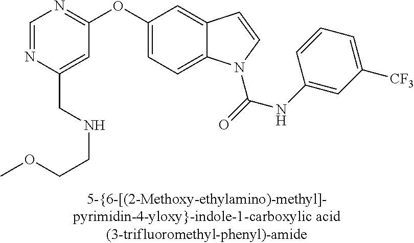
C1=NC(CNCCOC)=CC(OC2=CC=C3C(=C2)C=CN3C(=O)NC2=CC([CF3])=CC=C2)=N1
